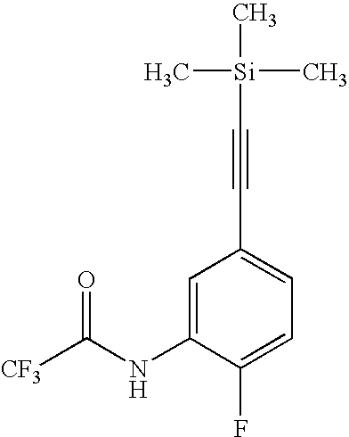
C1=C(NC([CF3])=O)C(F)=CC=C1C#C[Si](C)(C)C
